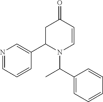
N1(C(C2=CC=CC=C2)C)C=CC(=O)CC1C1=CN=CC=C1
